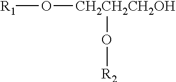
[R1]O[CH2CH2CH2OH]O[R2]
